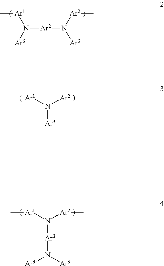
N([Ar2]N([Ar3])[Ar2]C)([Ar3])[Ar1]C.N([Ar3])([Ar1]C)[Ar2]C.N([Ar3]N([Ar3])[Ar3])([Ar1]C)[Ar2]C
